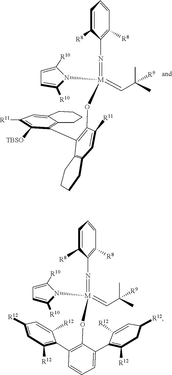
C1([R10])=CC=C([R10])N1[M](=NC1=C([R8])C=CC=C1[R8])(=CC(C)(C)[R9])OC1=C(C2=C3C(=CC([R11])=C2[TBSO])CCCC3)C2=C(C=C1[R11])CCCC2.C1=C([R10])N([M](OC2=C(C3=C([R12])C=C([R12])C=C3[R12])C=CC=C2C2=C([R12])CC([R12])C=C2[R12])(=NC2=C([R8])C=CC=C2[R8])=CC(C)(C)[R9])C([R10])=C1
